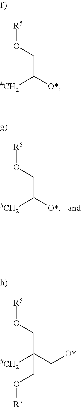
[R5]OCC([#CH2])[O*].[R5]OCC([#CH2])[O*].[R5]OCC([#CH2])(C[O*])CO[R7]
